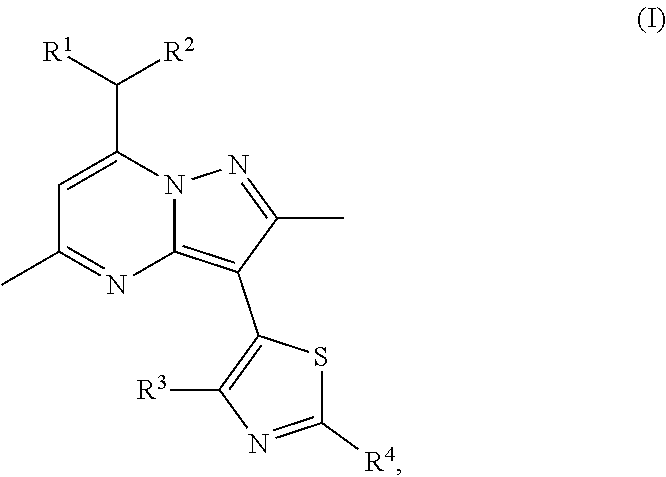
C1=C(C([R1])[R2])N2C(=C(C3=C([R3])N=C([R4])S3)C(C)=N2)N=C1C
